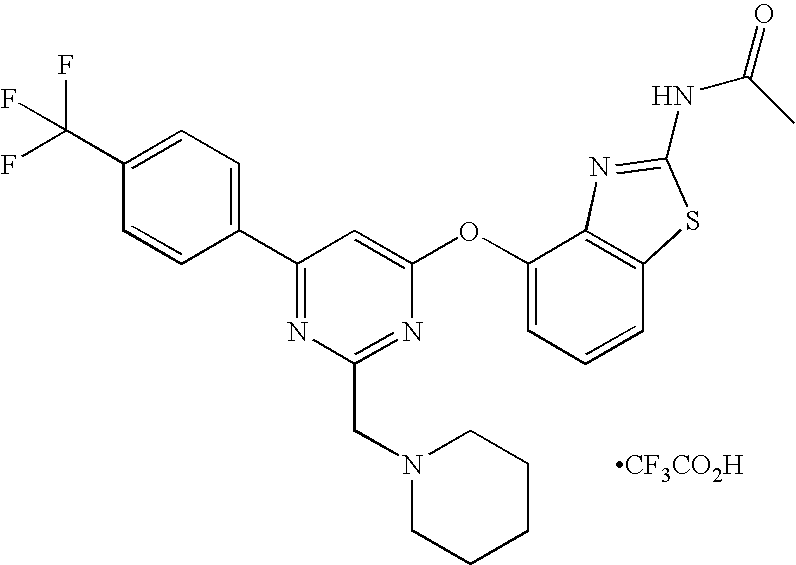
C1(C(F)(F)F)=CC=C(C2=NC(CN3CCCCC3)=NC(OC3=CC=CC4=C3N=C(NC(=O)C)S4)=C2)C=C1.[CF3CO2H]
